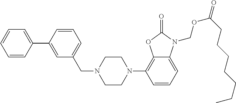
C1=CC(C2=CC(CN3CCN(C4=C5C(=CC=C4)N(COC(=O)CCCCCCC)C(=O)O5)CC3)=CC=C2)=CC=C1
